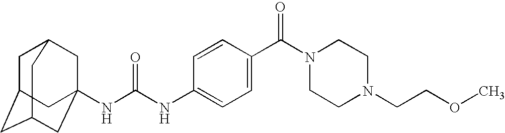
N(C(NC1=CC=C(C(N2CCN(CCOC)CC2)=O)C=C1)=O)C12CC3CC(CC(C1)C3)C2
